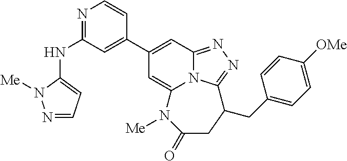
N1=C(NC2=CC=NN2[Me])C=C(C2=CC3=NN=C4N3C(=C2)N([Me])C(=O)CC4CC2=CC=C([OMe])C=C2)C=C1
